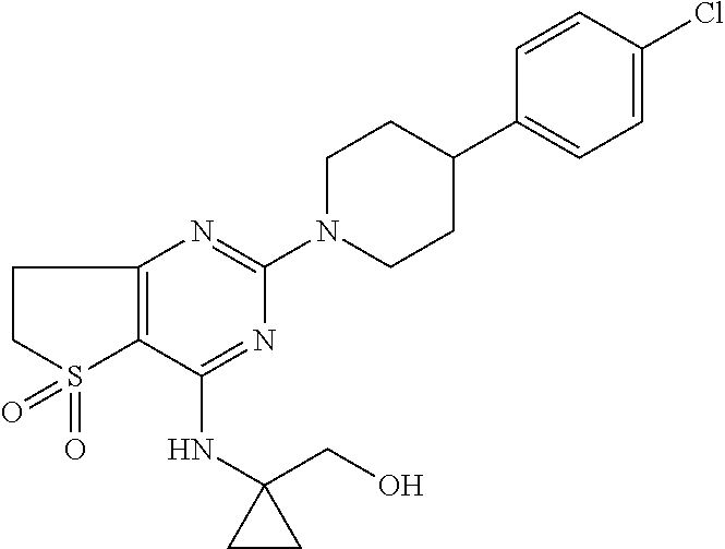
C12=C(C(NC3(CO)CC3)=NC(N3CCC(C4=CC=C(Cl)C=C4)CC3)=N1)S(=O)(=O)CC2
